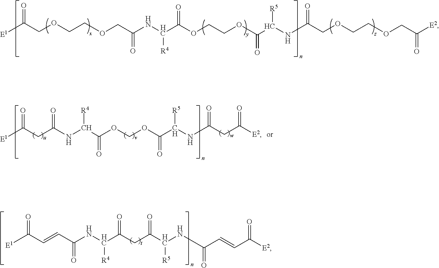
[E1]C(COCCOCC(NC(C(OCCOC(C([R5])NC(COCCOCC([E2])=O)=O)=O)=O)[R4])=O)=O.[E1]C(CC(NC(C(OCOC(C([R5])NC(CC([E2])=O)=O)=O)=O)[R4])=O)=O.[E1]C(C=CC(NC(C(CC(C([R5])NC(=O)C=CC([E2])=O)=O)=O)[R4])=O)=O
